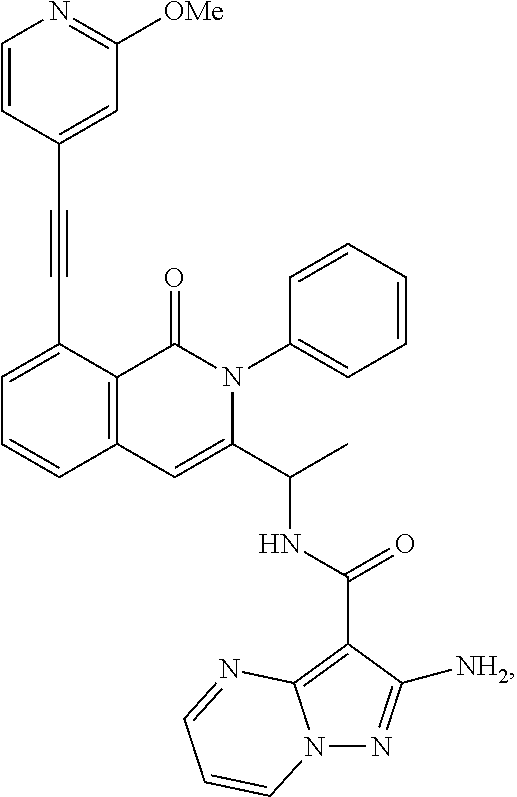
C1=C(C#CC2=CC([OMe])=NC=C2)C2=C(C=C1)C=C(C(C)NC(=O)C1=C3N(N=C1[NH2])C=CC=N3)N(C1=CC=CC=C1)C2=O
